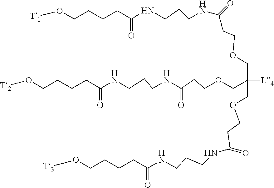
C(C(COCCC(=O)NCCCNC(CCCCO[T3])=O)([L4])COCCC(NCCCNC(=O)CCCCO[T2])=O)OCCC(NCCCNC(CCCCO[T1])=O)=O
